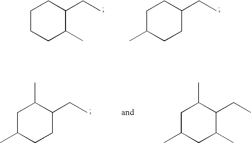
C1CCC(C)C(CC)C1.C1C(C)CCC(CC)C1.C1C(C)CCC(CC)C1C.C1C(C)CC(C)C(CC)C1C
